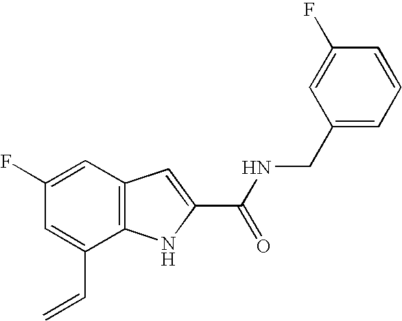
C1=C(F)C=C(C=C)C2=C1C=C(C(NCC1=CC=CC(F)=C1)=O)N2
